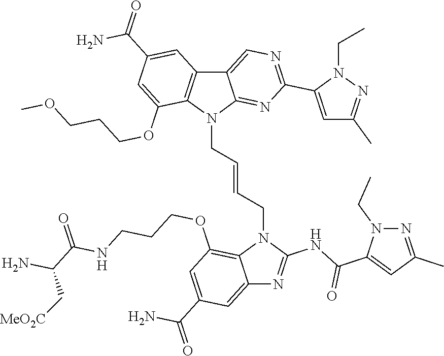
C12=CC(C(=O)N)=CC(OCCCNC(C(N)C[MeO2C])=O)=C1N(CC=CCN1C3=NC(C4=CC(C)=NN4CC)=NC=C3C3=C1C(OCCCOC)=CC(C(=O)N)=C3)C(NC(C1=CC(C)=NN1CC)=O)=N2
